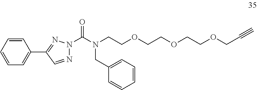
C1=CC=C(C2=NN(C(N(CCOCCOCCOCC#C)CC3=CC=CC=C3)=O)N=C2)C=C1
